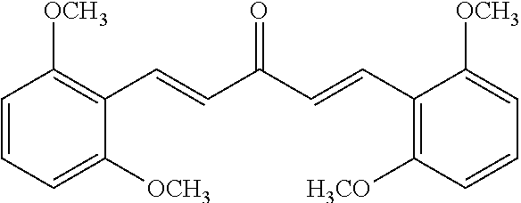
C1=C([OCH3])C(C=CC(=O)C=CC2=C([OCH3])C=CC=C2[OCH3])=C([H3CO])C=C1
